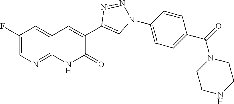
C12=NC=C(F)C=C1C=C(C1=CN(C3=CC=C(C(=O)N4CCNCC4)C=C3)N=N1)C(=O)N2
